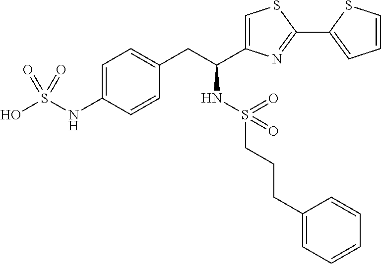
C1=C(NS(O)(=O)=O)C=CC(CC(C2=CSC(C3=CC=CS3)=N2)NS(=O)(CCCC2=CC=CC=C2)=O)=C1
